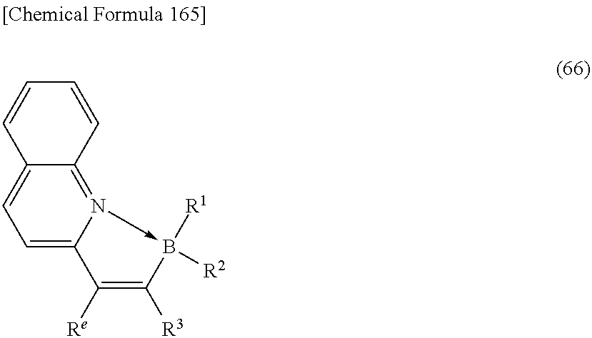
C1=C2N(->B([R2])([R1])C([R3])=C2[Re])=C2C(=C1)C=CC=C2
